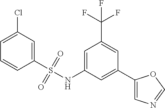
C1=C(Cl)C=C(S(NC2=CC(C(F)(F)F)=CC(C3=CN=CO3)=C2)(=O)=O)C=C1
